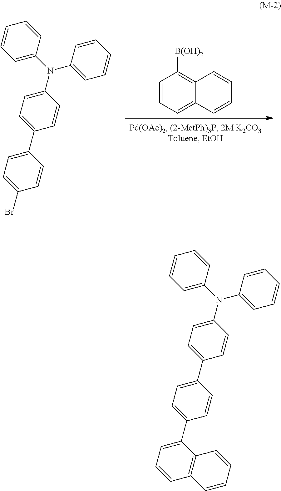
C1(N(C2=CC=CC=C2)C2=CC=CC=C2)=CC=C(C2=CC=C(C3=CC=CC4=C3C=CC=C4)C=C2)C=C1.C1=CC=C2C(=C1[B(OH)2])C=CC=C2.C1(N(C2=CC=CC=C2)C2=CC=CC=C2)=CC=C(C2=CC=C(Br)C=C2)C=C1
